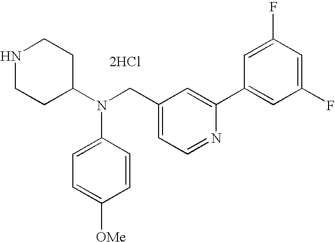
N1CCC(N(CC2=CC=NC(C3=CC(F)=CC(F)=C3)=C2)C2=CC=C([OMe])C=C2)CC1.[2HCl]
